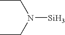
CCN(CC)[Si]
